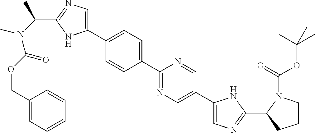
C1(C2=CC=C(C3=CN=C(C(N(C(OCC4=CC=CC=C4)=O)C)C)N3)C=C2)=NC=C(C2=CN=C(C3CCCN3C(=O)OC(C)(C)C)N2)C=N1
